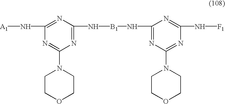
[A1]NC1=NC(N[B1]NC2=NC(N3CCOCC3)=NC(N[F1])=N2)=NC(N2CCOCC2)=N1
